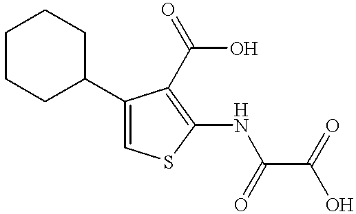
C1CCCCC1C1=CSC(NC(=O)C(=O)O)=C1C(O)=O
